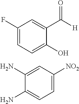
C1(F)=CC=C(O)C(C([H])=O)=C1.C1(N)=CC([NO2])=CC=C1N
